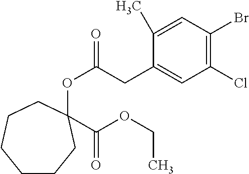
C1(C)=CC(Br)=C(Cl)C=C1CC(OC1(C(=O)OCC)CCCCCC1)=O
